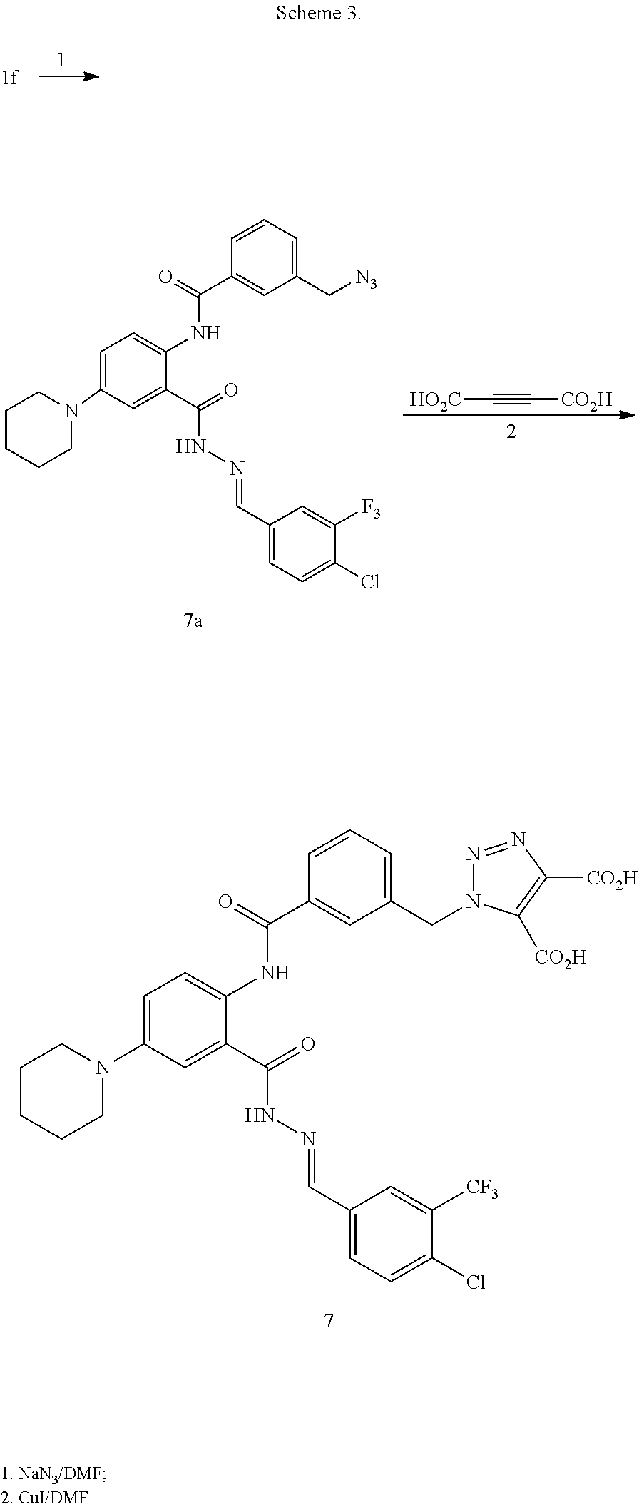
C1CCCN(C2=CC=C(NC(=O)C3=CC(CN4N=NC([CO2H])=C4[CO2H])=CC=C3)C(C(NN=CC3=CC=C(Cl)C([CF3])=C3)=O)=C2)C1.C(#C[CO2H])[HO2C].C1CCCN(C2=CC=C(NC(=O)C3=CC(C[N3])=CC=C3)C(C(NN=CC3=CC=C(Cl)C([F3])=C3)=O)=C2)C1
